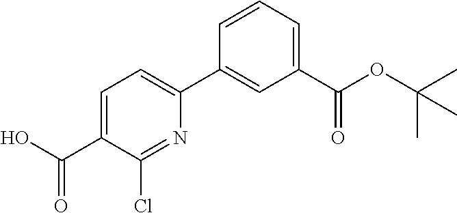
C1=C(C(O)=O)C(Cl)=NC(C2=CC(C(OC(C)(C)C)=O)=CC=C2)=C1
